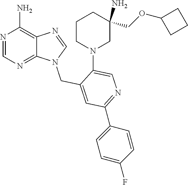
C1=NC2=C(N)N=CN=C2N1CC1=CC(C2=CC=C(F)C=C2)=NC=C1N1CC(COC2CCC2)(N)CCC1
